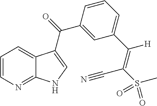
C1=CN=C2C(=C1)C(C(=O)C1=CC(C([H])=C(S(=O)(=O)C)C#N)=CC=C1)=CN2
